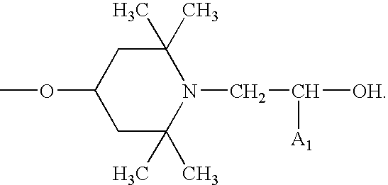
C1(OC)CC(C)(C)N(CC([OH])[A1])C(C)(C)C1
